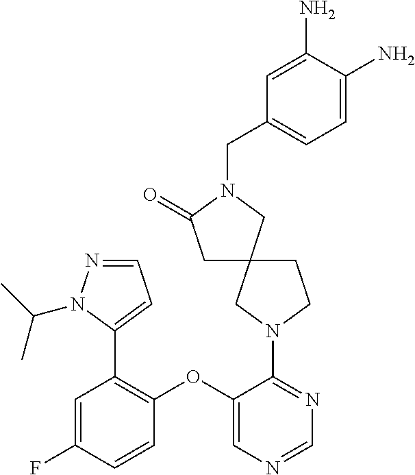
C1(OC2=CN=CN=C2N2CC3(CC2)CC(=O)N(CC2=CC=C(N)C(N)=C2)C3)=C(C2=CC=NN2C(C)C)C=C(F)C=C1
